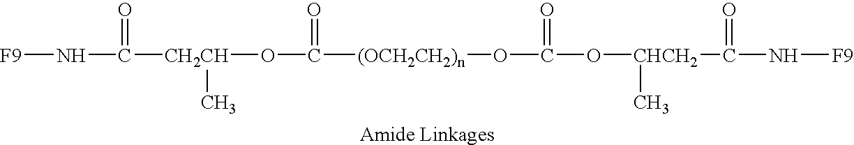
[F9]NC(=O)[CH2CH](C)OC(=O)[(OCH2CH2)n]OC(=O)O[CHCH2](C)C(=O)N[F9]
